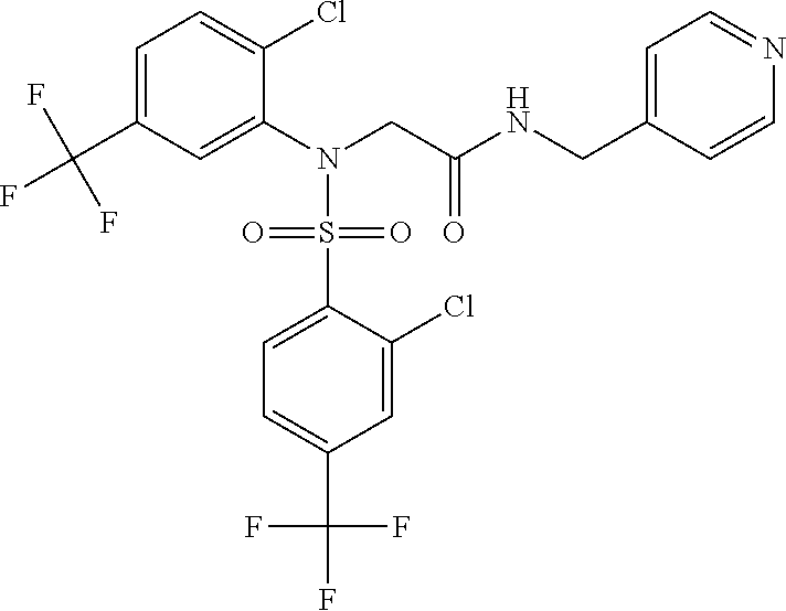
C1=C(C(F)(F)F)C=C(N(CC(NCC2=CC=NC=C2)=O)S(=O)(=O)C2=CC=C(C(F)(F)F)C=C2Cl)C(Cl)=C1
